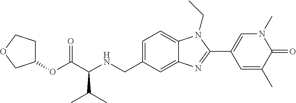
C(C(NCC1=CC=C2C(=C1)N=C(C1=CN(C)C(=O)C(C)=C1)N2CC)C(C)C)(=O)OC1CCOC1
